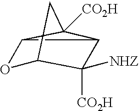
C12C3([CO2H])C1C([CO2H])([NHZ])C(O2)C3
